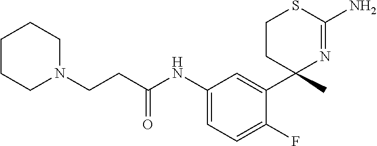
C(C(NC1=CC=C(F)C(C2(C)N=C(N)SCC2)=C1)=O)CN1CCCCC1
